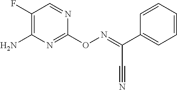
C1(F)=C(N)N=C(ON=C(C2=CC=CC=C2)C#N)N=C1
